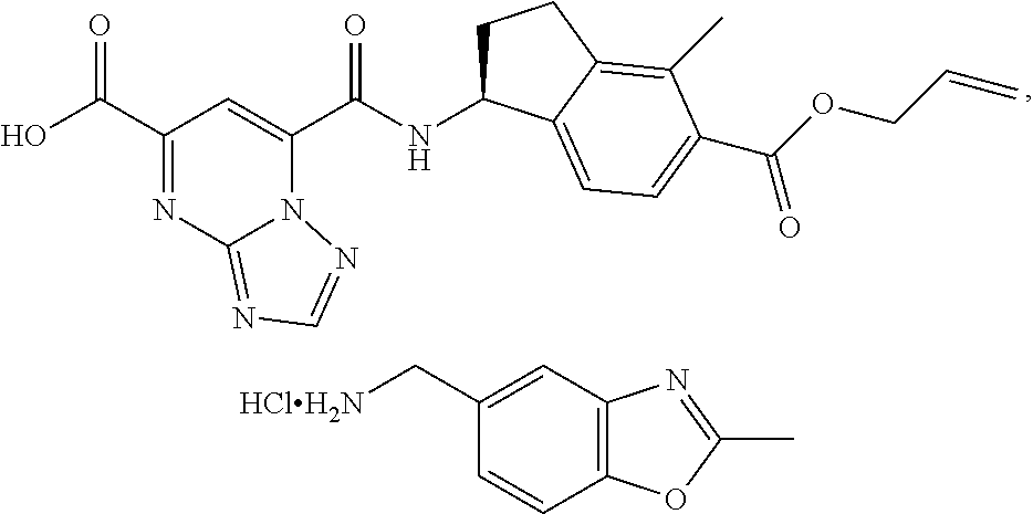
C1(C(=O)O)=NC2=NC=NN2C(C(=O)NC2CCC3=C(C)C(C(=O)OCC=C)=CC=C23)=C1.C1(C[HClH2N])=CC2=C(C=C1)OC(C)=N2
